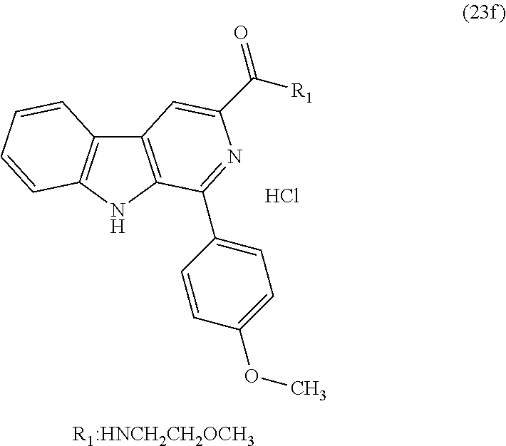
C12=C(NC3=C1C=CC=C3)C(C1=CC=C(OC)C=C1)=NC(C(=O)[R1])=C2.[R1:HNCH2CH2OCH3].Cl
